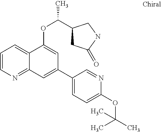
C1=CN=C2C(=C1)C(OC(C1CC(=O)NC1)C)=CC(C1=CC=C(OC(C)(C)C)N=C1)=C2
